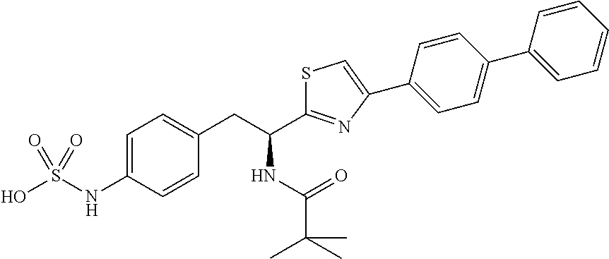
OS(=O)(=O)NC1=CC=C(CC(C2=NC(C3=CC=C(C4=CC=CC=C4)C=C3)=CS2)NC(=O)C(C)(C)C)C=C1
